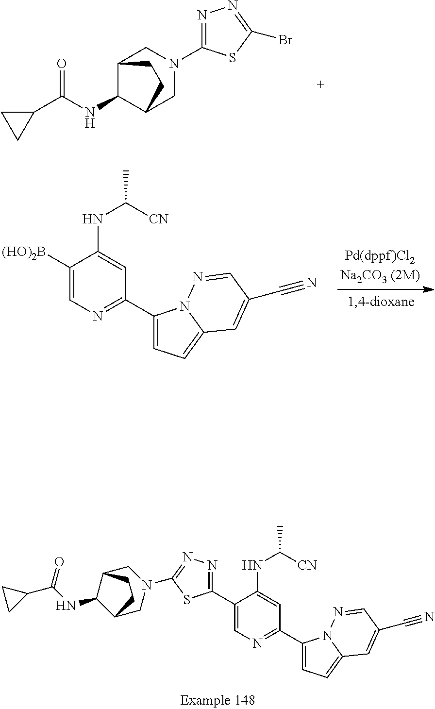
C1CC1C(NC1C2CN(C3=NN=C(Br)S3)CC1CC2)=O.C1([(HO)2B])=CN=C(C2=CC=C3N2N=CC(C#N)=C3)C=C1NC(C)[CN].C1(C2=CN=C(C3=CC=C4N3N=CC(C#N)=C4)C=C2NC(C)[CN])=NN=C(N2CC3C(NC(C4CC4)=O)C(C2)CC3)S1
